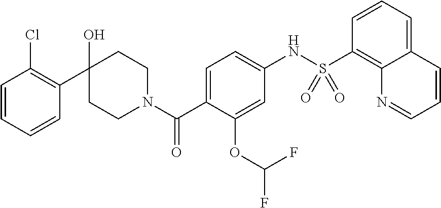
C1=CC=CC(C2(O)CCN(C(C3=CC=C(NS(C4=C5C(=CC=C4)C=CC=N5)(=O)=O)C=C3OC(F)F)=O)CC2)=C1Cl
